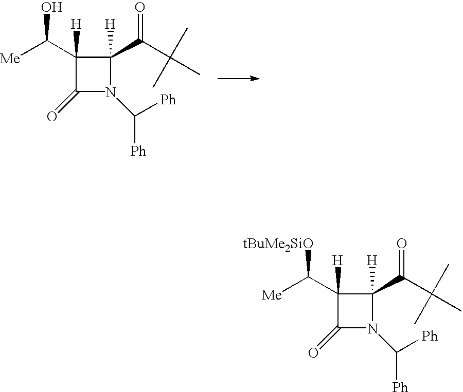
C1([H])(C([Me])[tBuMe2SiO])C(=O)N(C([Ph])[Ph])C1([H])C(=O)C(C)(C)C.C1([H])(C([Me])O)C(=O)N(C([Ph])[Ph])C1([H])C(=O)C(C)(C)C
